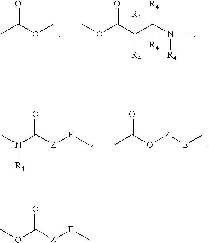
O(C(=O)[Z][E]C)C.O(C(C)=O)C.[R4]N(C)C(C(C(OC)=O)([R4])[R4])([R4])[R4].CC(=O)O[Z][E]C.CN([R4])C(=O)[Z][E]C
